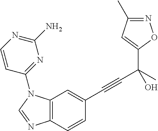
C12=C(C=C(C#CC(C3=CC(C)=NO3)(C)O)C=C1)N(C1=NC(N)=NC=C1)C=N2
